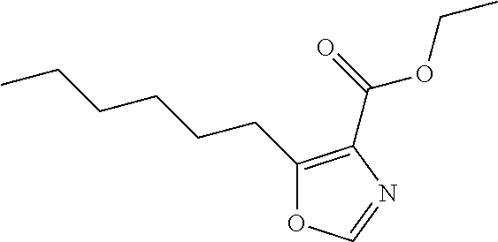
C1(CCCCCC)=C(C(=O)OCC)N=CO1
